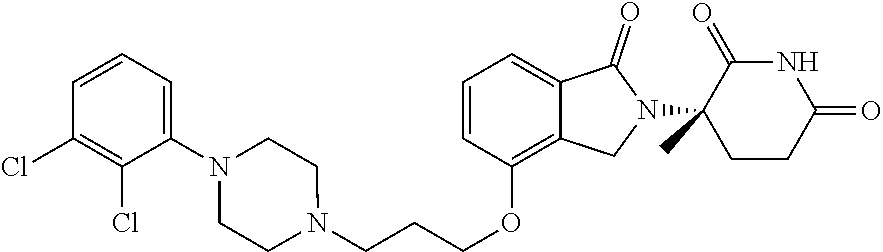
C(COC1=C2C(=CC=C1)C(=O)N(C1(C)CCC(=O)NC1=O)C2)CN1CCN(C2=CC=CC(Cl)=C2Cl)CC1
